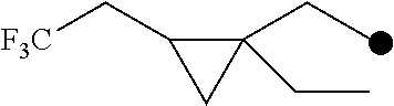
C1(CC)(CC)C(C[F3C])C1
